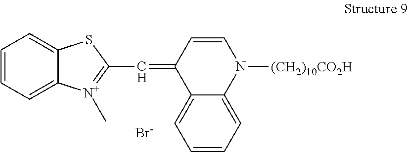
C1=CC=C2C(=C1)SC(C=C1C3=CC=CC=C3N([(CH2)10CO2H])C=C1)=[N+]2C.[Br-]
